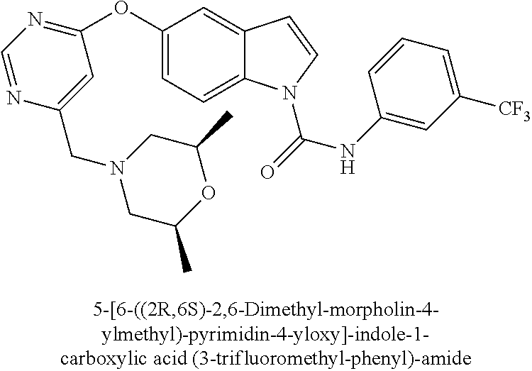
C1(OC2=NC=NC(CN3CC(C)OC(C)C3)=C2)=CC=C2C(=C1)C=CN2C(=O)NC1=CC([CF3])=CC=C1
